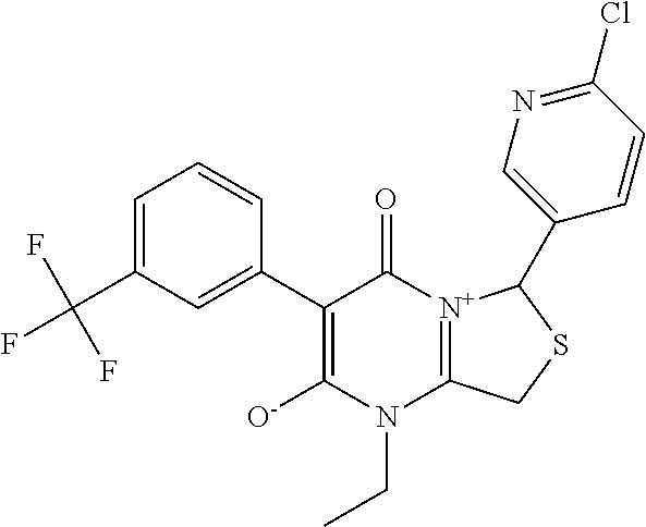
C1(C2=CC(C(F)(F)F)=CC=C2)=C([O-])N(CC)C2=[N+](C1=O)C(C1=CN=C(Cl)C=C1)SC2
